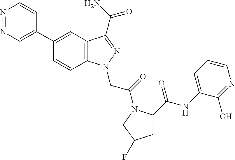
N1=NC=C(C2=CC3=C(C=C2)N(CC(=O)N2C(C(NC4=CC=CN=C4O)=O)CC(F)C2)N=C3C(N)=O)C=C1
